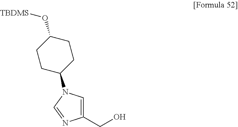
C1(CO)=CN(C2CCC(O[TBDMS])CC2)C=N1
